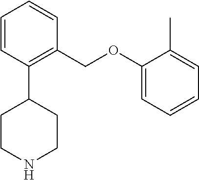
C1(C2CCNCC2)=C(COC2=CC=CC=C2C)C=CC=C1
